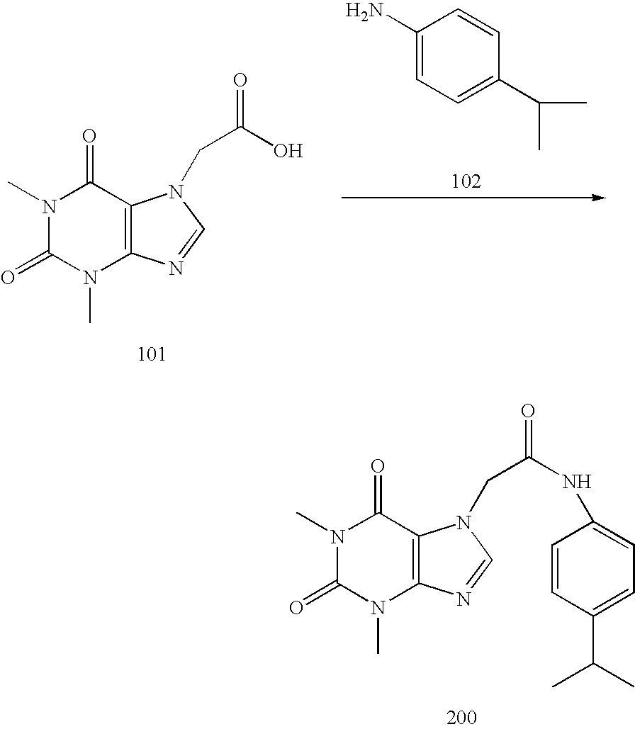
N1(C)C(=O)N(C)C2=C(C1=O)N(CC(=O)NC1=CC=C(C(C)C)C=C1)C=N2.C1(N)=CC=C(C(C)C)C=C1.N1(C)C(=O)N(C)C2=C(C1=O)N(CC(=O)O)C=N2
